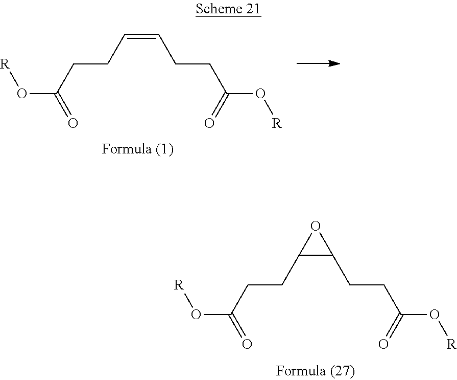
O(C(=O)CCC=CCCC(O[R])=O)[R].O(C(CCC1C(CCC(O[R])=O)O1)=O)[R]
